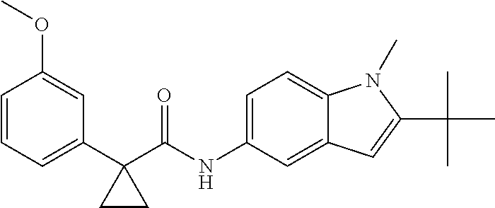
C1=CC=C(C2(C(NC3=CC=C4C(=C3)C=C(C(C)(C)C)N4C)=O)CC2)C=C1OC
